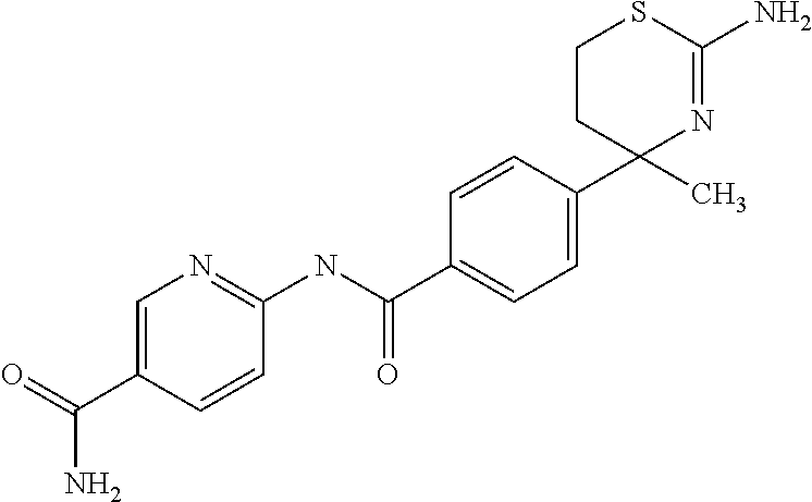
C1CC(C2=CC=C(C(NC3=NC=C(C(=O)N)C=C3)=O)C=C2)(C)N=C(N)S1
